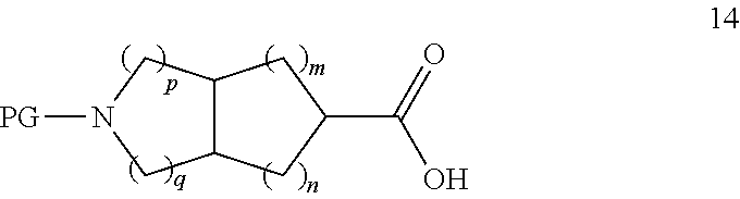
[PG]N1CC2C(C1)CC(C(=O)O)C2
